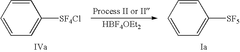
C1=CC=CC=C1[SF5].[HBF4OEt2].C1=CC=CC=C1[SF4Cl]
